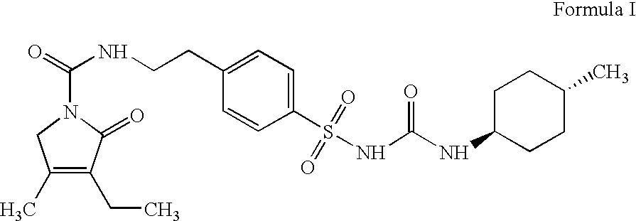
C1(C)=C(CC)C(=O)N(C(=O)NCCC2=CC=C(S(NC(NC3CCC(C)CC3)=O)(=O)=O)C=C2)C1
